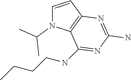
C1=CC2=C(N1C(C)C)C(NCCCC)=NC(N)=N2
